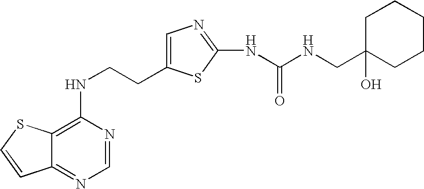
C(CNC1=C2C(=NC=N1)C=CS2)C1=CN=C(NC(=O)NCC2(O)CCCCC2)S1
